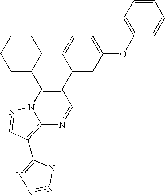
C12=C(C3=NN=NN3)C=NN1C(C1CCCCC1)=C(C1=CC(OC3=CC=CC=C3)=CC=C1)C=N2
